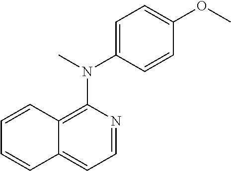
C12=CC=NC(N(C)C3=CC=C(OC)C=C3)=C1C=CC=C2
